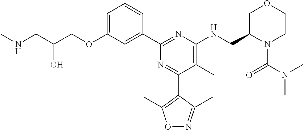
C1=C(OCC(CNC)O)C=C(C2=NC(NCC3N(C(N(C)C)=O)CCOC3)=C(C)C(C3=C(C)ON=C3C)=N2)C=C1
